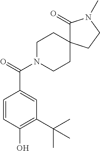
C1=CC(O)=C(C(C)(C)C)C=C1C(=O)N1CCC2(CC1)C(=O)N(C)CC2
